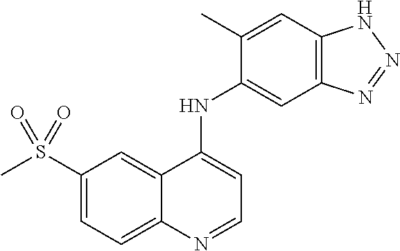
S(C1=CC=C2C(=C1)C(NC1=CC3=C(C=C1C)NN=N3)=CC=N2)(C)(=O)=O
